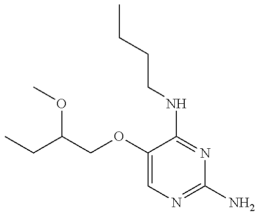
CCC(COC1=CN=C(N)N=C1NCCCC)OC
